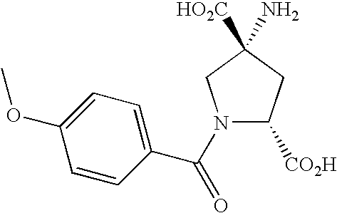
N1(C(C2=CC=C(OC)C=C2)=O)C([CO2H])CC(N)([HO2C])C1
